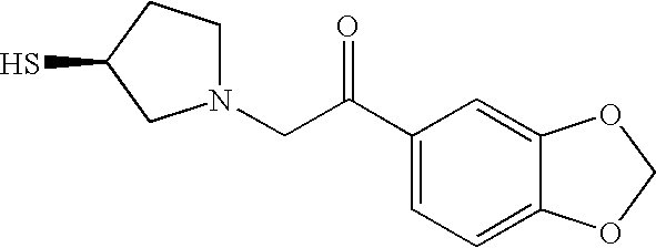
N1(CC(C2=CC=C3C(=C2)OCO3)=O)CCC(S)C1
